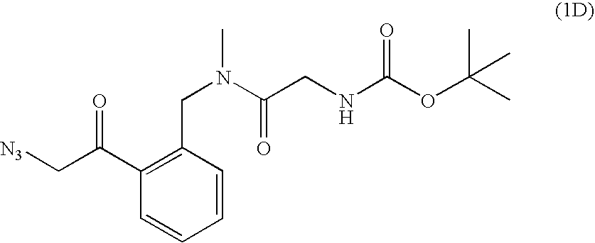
C(N(C(CNC(OC(C)(C)C)=O)=O)C)C1=C(C(C[N3])=O)C=CC=C1
